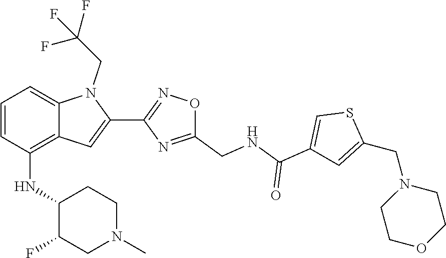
S1C(CN2CCOCC2)=CC(C(=O)NCC2=NC(C3=CC4=C(NC5C(F)CN(C)CC5)C=CC=C4N3CC(F)(F)F)=NO2)=C1
